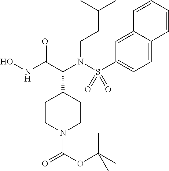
C(N(C(C1CCN(C(=O)OC(C)(C)C)CC1)C(NO)=O)S(C1=CC=C2C(=C1)C=CC=C2)(=O)=O)CC(C)C
